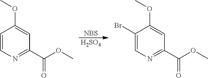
C1=CN=C(C(OC)=O)C=C1OC.[NBS].[H2SO4].C1(Br)=CN=C(C(OC)=O)C=C1OC
